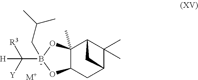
C12(C)C(CC3C(C)(C)C1C3)OB(C([R3])([Y])[H])(CC(C)C)O2.[M+]
